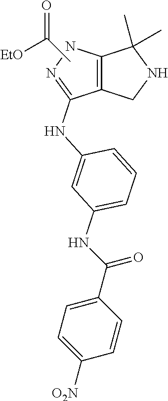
C1=CC=C(NC(C2=CC=C([O2N])C=C2)=O)C=C1NC1=NNC2=C1CNC2(C)C.C(C)(=O)[EtO]
